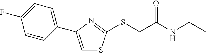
C1=C(C2=CC=C(F)C=C2)N=C(SCC(NCC)=O)S1
